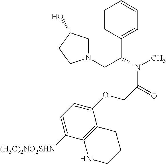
C1=CC(C(N(C)C(=O)COC2=CC=C([(H3C)2NO2SHN])C3=C2CCCN3)CN2CC(O)CC2)=CC=C1
